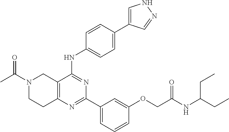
C12=C(C(NC3=CC=C(C4=CNN=C4)C=C3)=NC(C3=CC=CC(OCC(NC(CC)CC)=O)=C3)=N1)CN(C(C)=O)CC2
